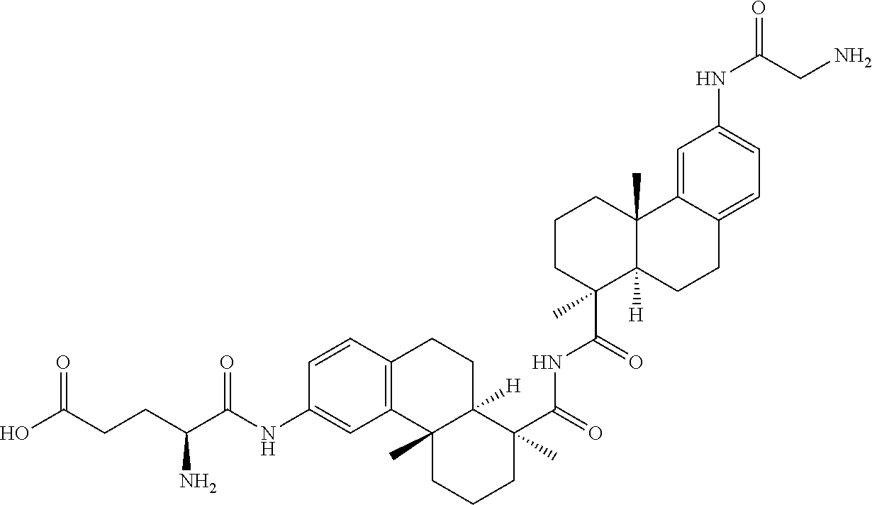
C1=CC2=C(C=C1NC(C(CCC(O)=O)N)=O)C1(C)C([H])(CC2)C(C(=O)NC(C2(C)C3([H])C(C)(CCC2)C2=CC(NC(=O)CN)=CC=C2CC3)=O)(C)CCC1
